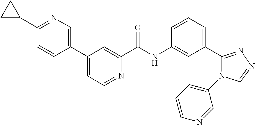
C1(C2CC2)=NC=C(C2=CC=NC(C(NC3=CC(C4=NN=CN4C4=CC=CN=C4)=CC=C3)=O)=C2)C=C1
